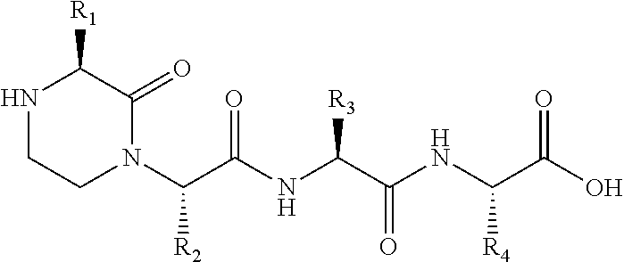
N1CCN(C(C(NC(C(NC(C(O)=O)[R4])=O)[R3])=O)[R2])C(=O)C1[R1]
